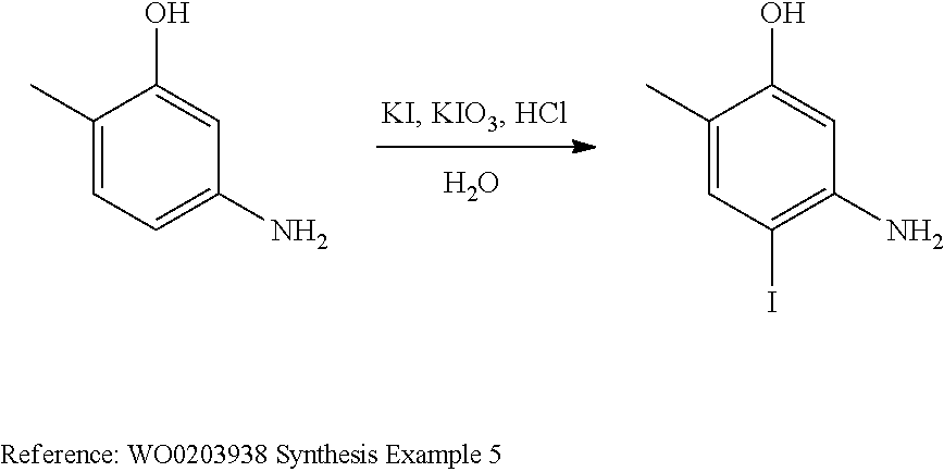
O.C1(C)=CC=C(N)C=C1O.C1(C)=CC(I)=C(N)C=C1O
